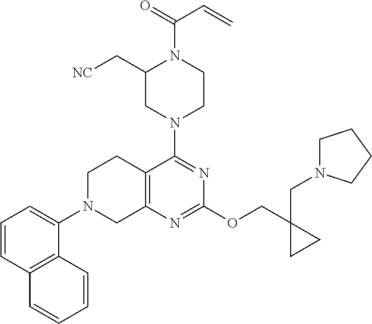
C1=CC2=C(C(N3CC4=C(CC3)C(N3CCN(C(=O)C=C)C(C[NC])C3)=NC(OCC3(CN5CCCC5)CC3)=N4)=C1)C=CC=C2
